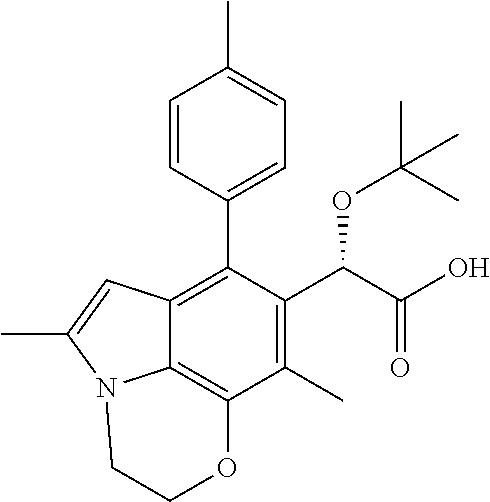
C1=CC(C2=C3C4=C(C(C)=C2C(C(O)=O)OC(C)(C)C)OCCN4C(C)=C3)=CC=C1C
